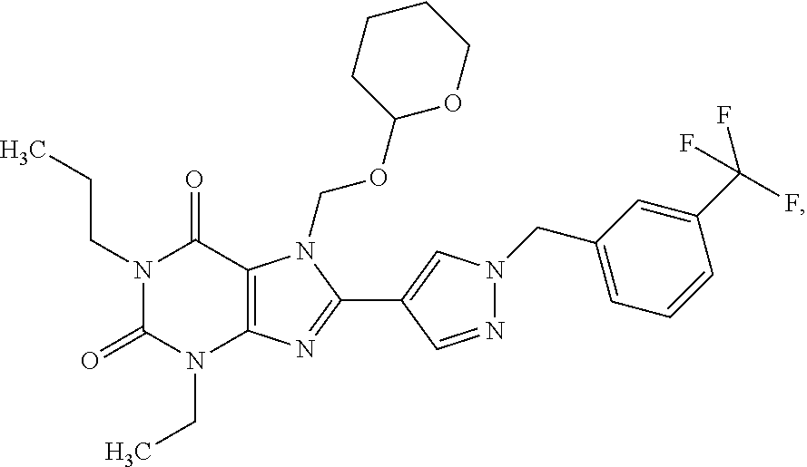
N1(CCC)C(=O)N(CC)C2=C(C1=O)N(COC1OCCCC1)C(C1=CN(CC3=CC=CC(C(F)(F)F)=C3)N=C1)=N2
